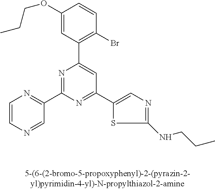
C1(OCCC)=CC(C2=CC(C3=CN=C(NCCC)S3)=NC(C3=NC=CN=C3)=N2)=C(Br)C=C1
